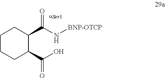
C1CCC(C(O)=O)C(C(N[BNP-OTCP])=O)C1
